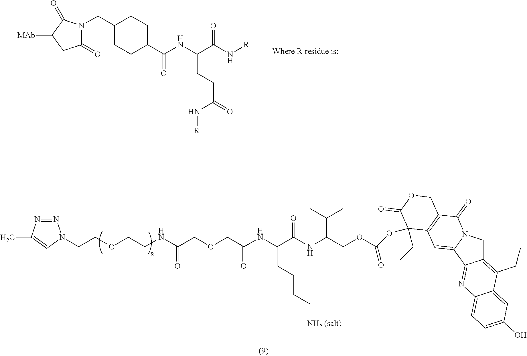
C1(=O)N(CC2CCC(C(=O)NC(CCC(N[R])=O)C(=O)N[R])CC2)C(=O)C([MAb])C1.N1=NC(C)=CN1CCOCCNC(=O)COCC(=O)NC(CCCC[NH2 (salt)])C(NC(COC(=O)OC1(CC)C2=C(C(=O)N3CC4=C(CC)C5=CC(O)=CC=C5N=C4C3=C2)COC1=O)C(C)C)=O
